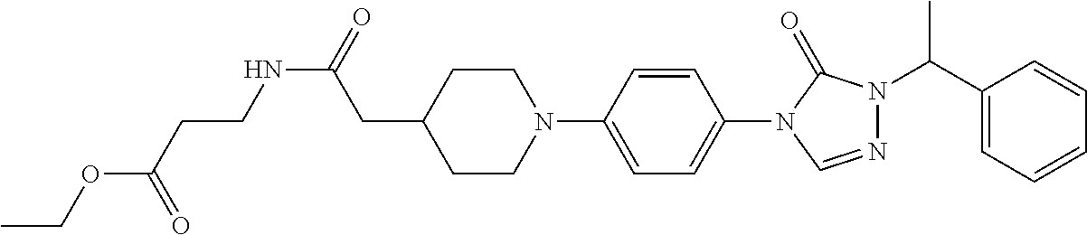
C1CN(C2=CC=C(N3C=NN(C(C4=CC=CC=C4)C)C3=O)C=C2)CCC1CC(=O)NCCC(OCC)=O
